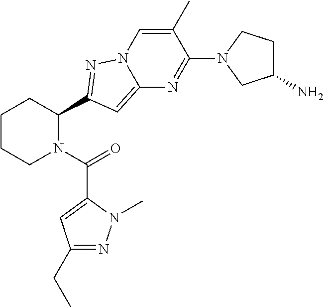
C1CCN(C(=O)C2=CC(CC)=NN2C)C(C2=NN3C(=C2)N=C(N2CC(N)CC2)C(C)=C3)C1
